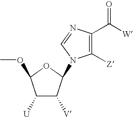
C1([U])C([V])C(N2C([Z])=C(C([W])=O)N=C2)OC1OC
